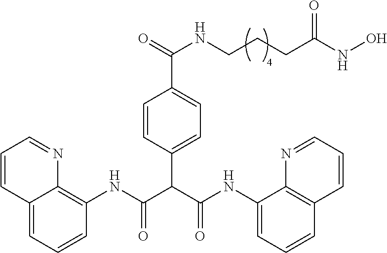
C12=CC=CC(NC(C(C(NC3=CC=CC4=C3N=CC=C4)=O)C3=CC=C(C(=O)NCCCC(=O)NO)C=C3)=O)=C1N=CC=C2
